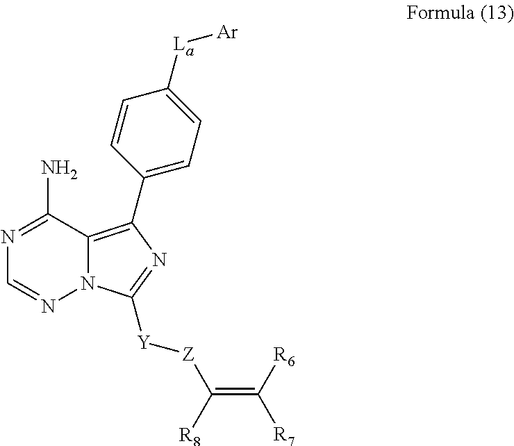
N1=C(N)C2=C(C3=CC=C([La][Ar])C=C3)N=C([Y][Z]C([R8])=C([R7])[R6])N2N=C1
